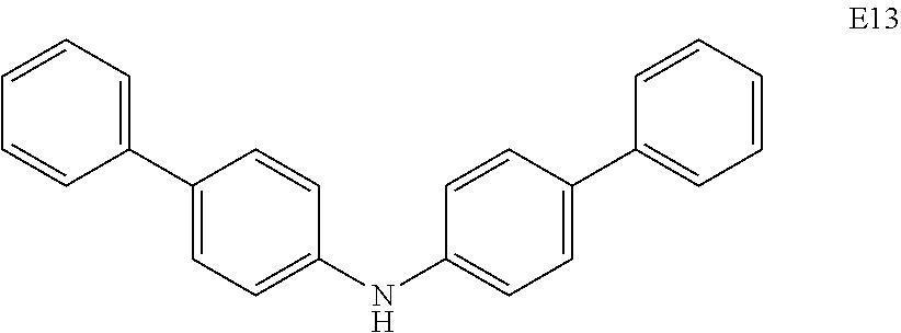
C1(C2=CC=CC=C2)=CC=C(NC2=CC=C(C3=CC=CC=C3)C=C2)C=C1
